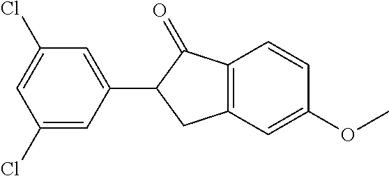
C1(Cl)=CC(C2CC3=C(C2=O)C=CC(OC)=C3)=CC(Cl)=C1
